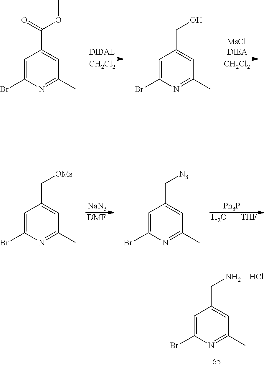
C1=C(Br)N=C(C)C=C1CN.Cl.[CH2Cl2].[CH2Cl2].C1=C(Br)N=C(C)C=C1C(=O)OC.C1=C(Br)N=C(C)C=C1CO.[DMF].[NaN3].[Ph3P].O[THF].C1=C(Br)N=C(C)C=C1C[OMs].C1=C(Br)N=C(C)C=C1C[N3]
